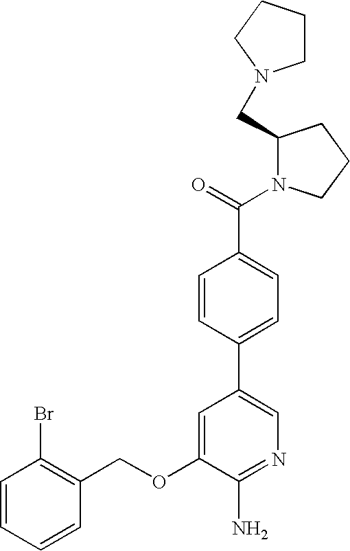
C(OC1=CC(C2=CC=C(C(=O)N3C(CN4CCCC4)CCC3)C=C2)=CN=C1N)C1=C(Br)C=CC=C1
